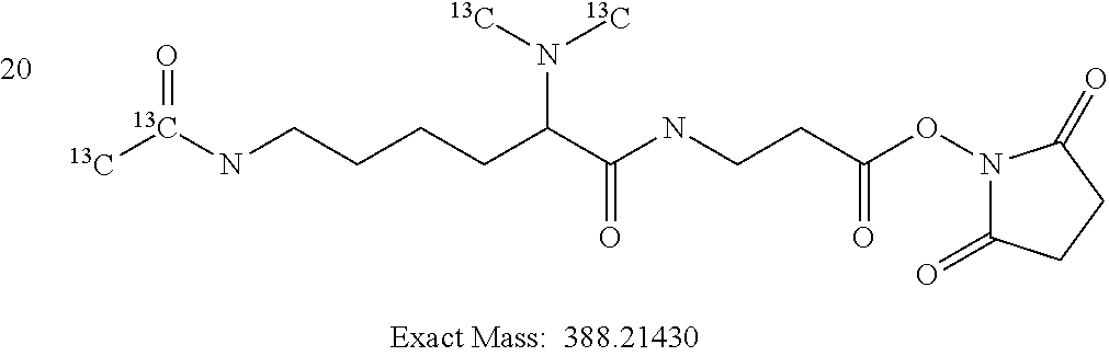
[13C][13C](=O)NCCCCC(C(=O)NCCC(ON1C(=O)CCC1=O)=O)N([13C])[13C]
